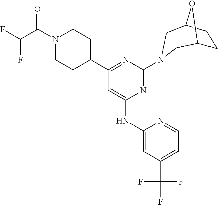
C1(NC2=CC(C3CCN(C(C(F)F)=O)CC3)=NC(N3CC4CCC(O4)C3)=N2)=CC(C(F)(F)F)=CC=N1
